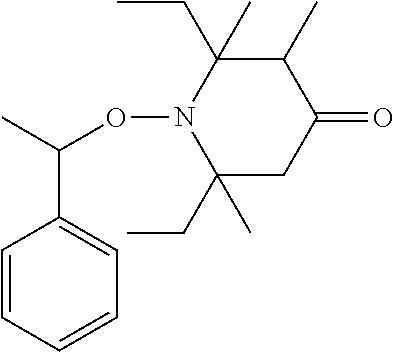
C1=CC=CC=C1C(C)ON1C(CC)(C)CC(=O)C(C)C1(CC)C
